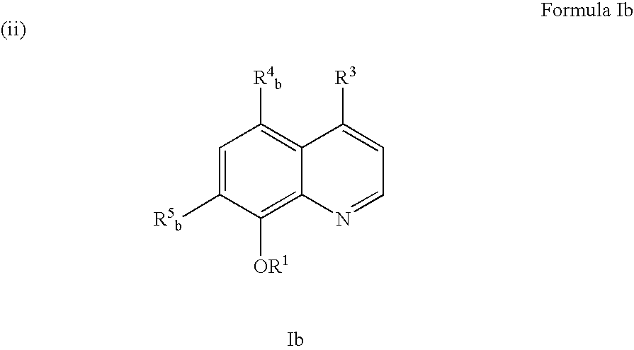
C1=C([R5b])C([OR1])=C2C(=C1[R4b])C([R3])=CC=N2.[(ii)]
